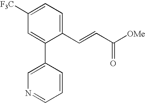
C1=C([F3C])C=C(C2=CN=CC=C2)C(C=CC([OMe])=O)=C1
